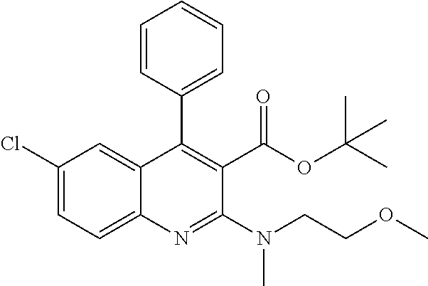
C1(Cl)=CC=C2C(=C1)C(C1=CC=CC=C1)=C(C(=O)OC(C)(C)C)C(N(C)CCOC)=N2
